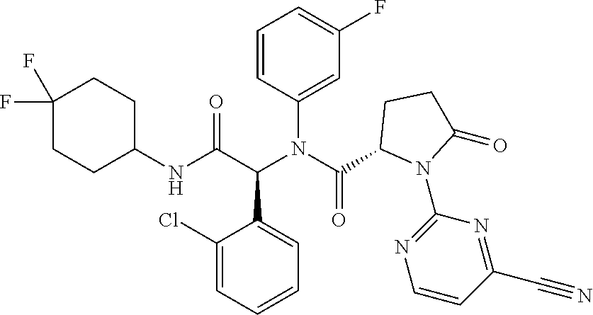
C1(N(C(C2N(C3=NC=CC(C#N)=N3)C(=O)CC2)=O)C(C(NC2CCC(F)(F)CC2)=O)C2=CC=CC=C2Cl)=CC(F)=CC=C1
